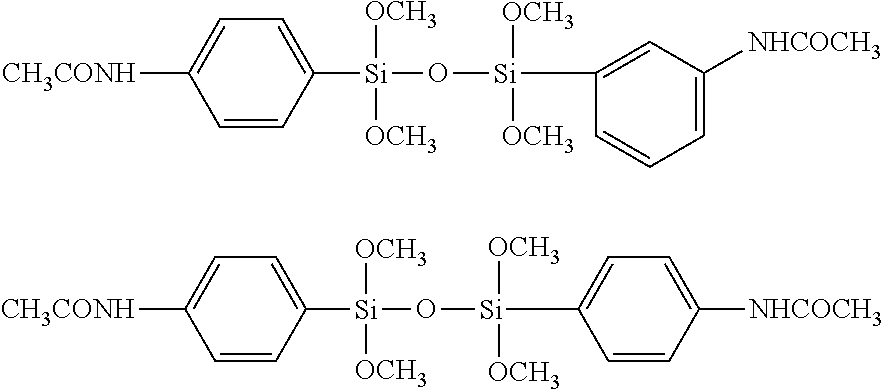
C1=CC([Si]([OCH3])([OCH3])O[Si]([OCH3])(C2=CC([NHCOCH3])=CC=C2)[OCH3])=CC=C1[CH3CONH].C1=CC([Si]([OCH3])([OCH3])O[Si]([OCH3])(C2=CC=C([NHCOCH3])C=C2)[OCH3])=CC=C1[CH3CONH]
